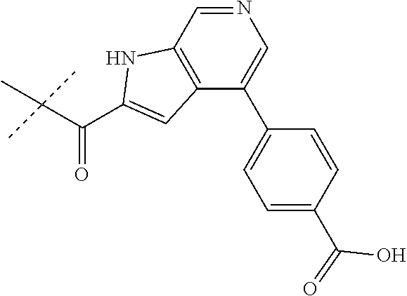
N1=CC2=C(C(C3=CC=C(C(=O)O)C=C3)=C1)C=C(C(=O)C(C)(C)C)N2
